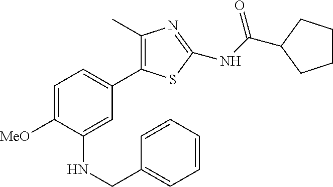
C1=C([MeO])C(NCC2=CC=CC=C2)=CC(C2=C(C)N=C(NC(=O)C3CCCC3)S2)=C1
